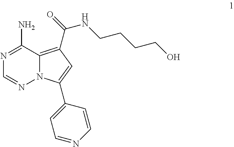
N1=C(N)C2=C(C(NCCCCO)=O)C=C(C3=CC=NC=C3)N2N=C1
